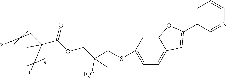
C12=CC(SCC(COC(C(CC*)(C*)C)=O)([F3C])C)=CC=C1C=C(C1=CC=CN=C1)O2
